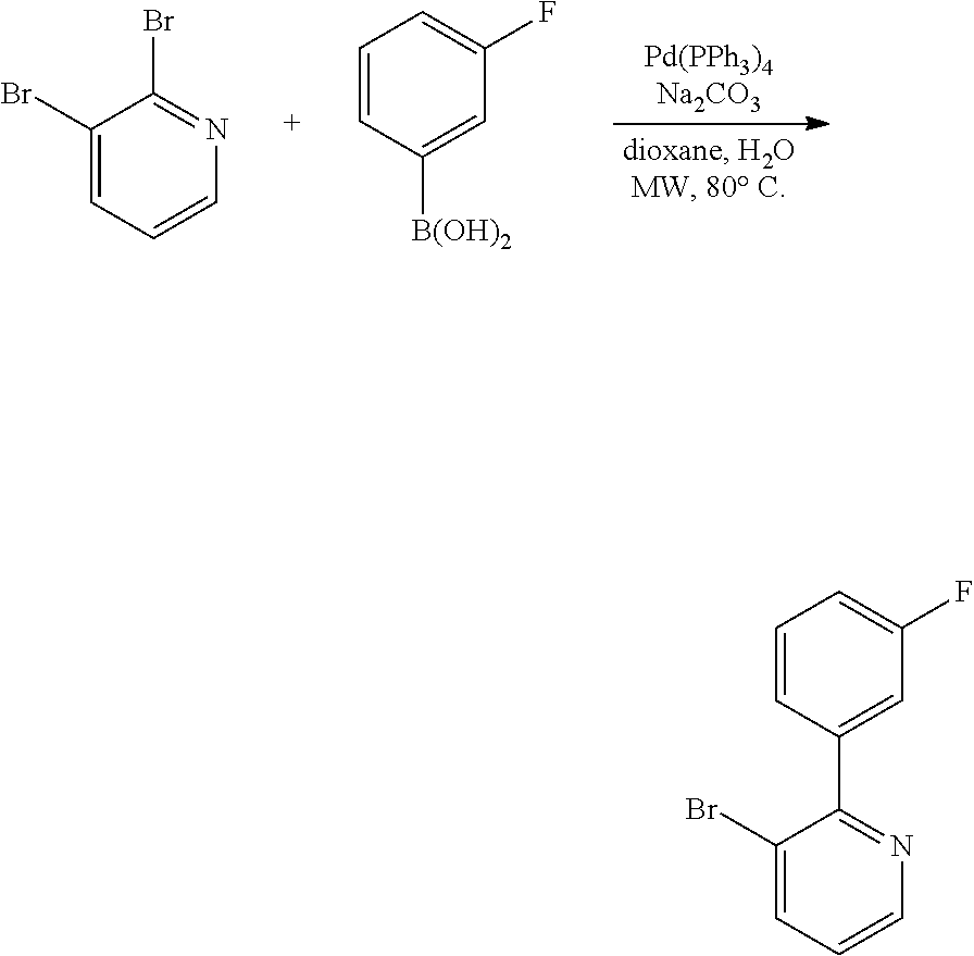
C1(Br)=CC=CN=C1Br.C1=CC([B(OH)2])=CC(F)=C1.C1=CC(C2=NC=CC=C2Br)=CC(F)=C1
